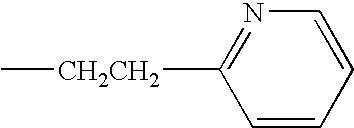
C1=CC=CN=C1[CH2CH2]C
